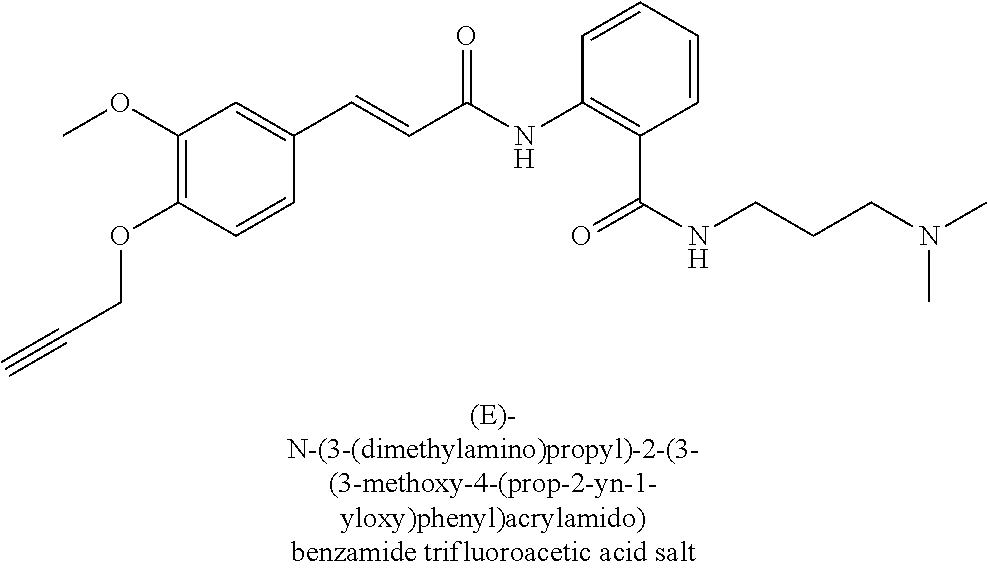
C1(OC)=C(OCC#C)C=CC(C=CC(=O)NC2=C(C(=O)NCCCN(C)C)C=CC=C2)=C1
